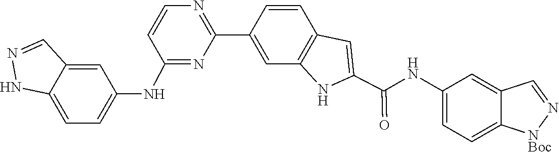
C1=CC2=C(C=C1C1=NC=CC(NC3=CC=C4C(=C3)C=NN4)=N1)NC(C(NC1=CC=C3C(=C1)C=N[NBoc]3)=O)=C2
